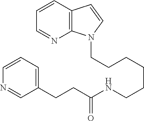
C(CCCCCNC(CCC1=CC=CN=C1)=O)N1C2=C(C=C1)C=CC=N2
